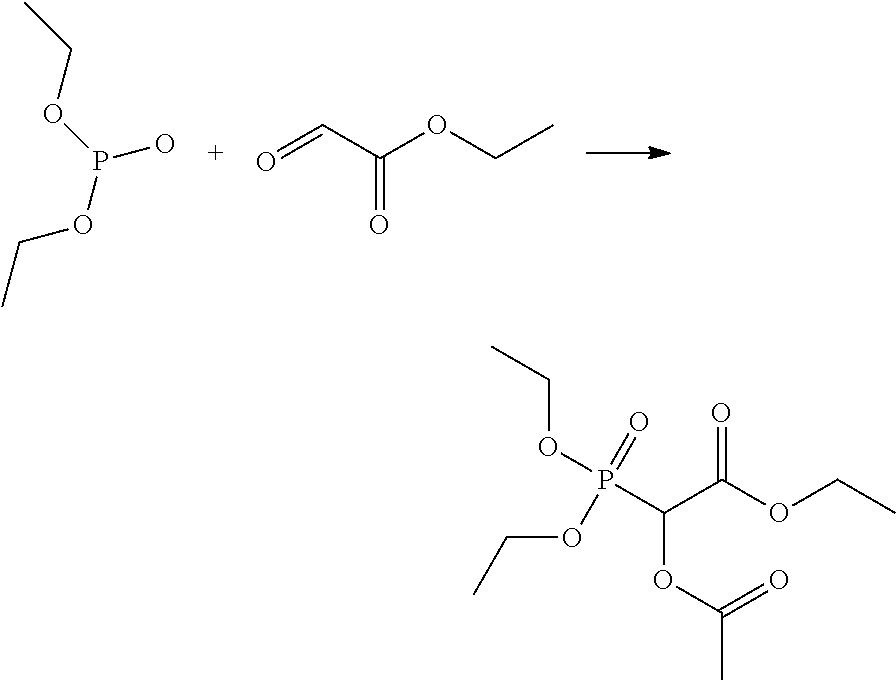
P(OCC)(O)OCC.O=CC(OCC)=O.C(C(OCC)=O)(P(OCC)(=O)OCC)OC(C)=O
